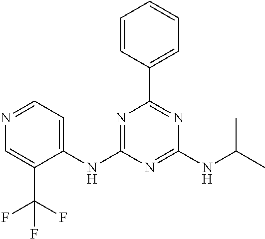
C1(NC2=CC=NC=C2C(F)(F)F)=NC(C2=CC=CC=C2)=NC(NC(C)C)=N1
